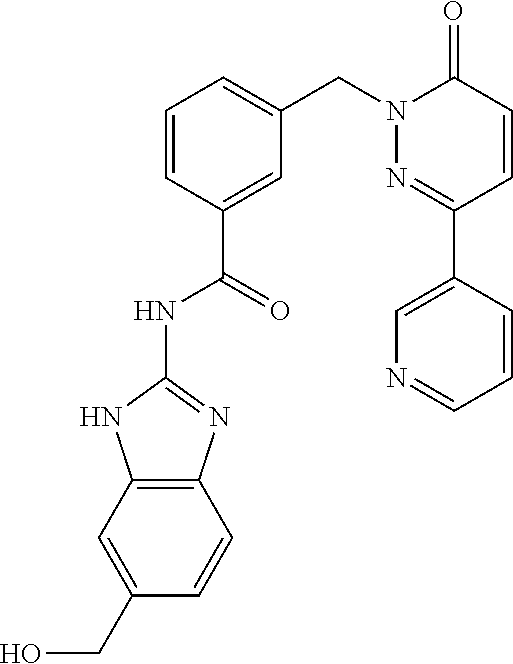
C1=CC(C(=O)NC2=NC3=C(N2)C=C(CO)C=C3)=CC(CN2N=C(C3=CN=CC=C3)C=CC2=O)=C1
